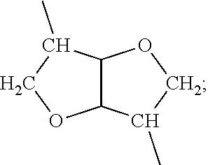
C12C(C(C)CO1)OCC2C
